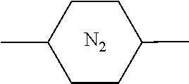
CC1CCC(C)CC1.[N2]
